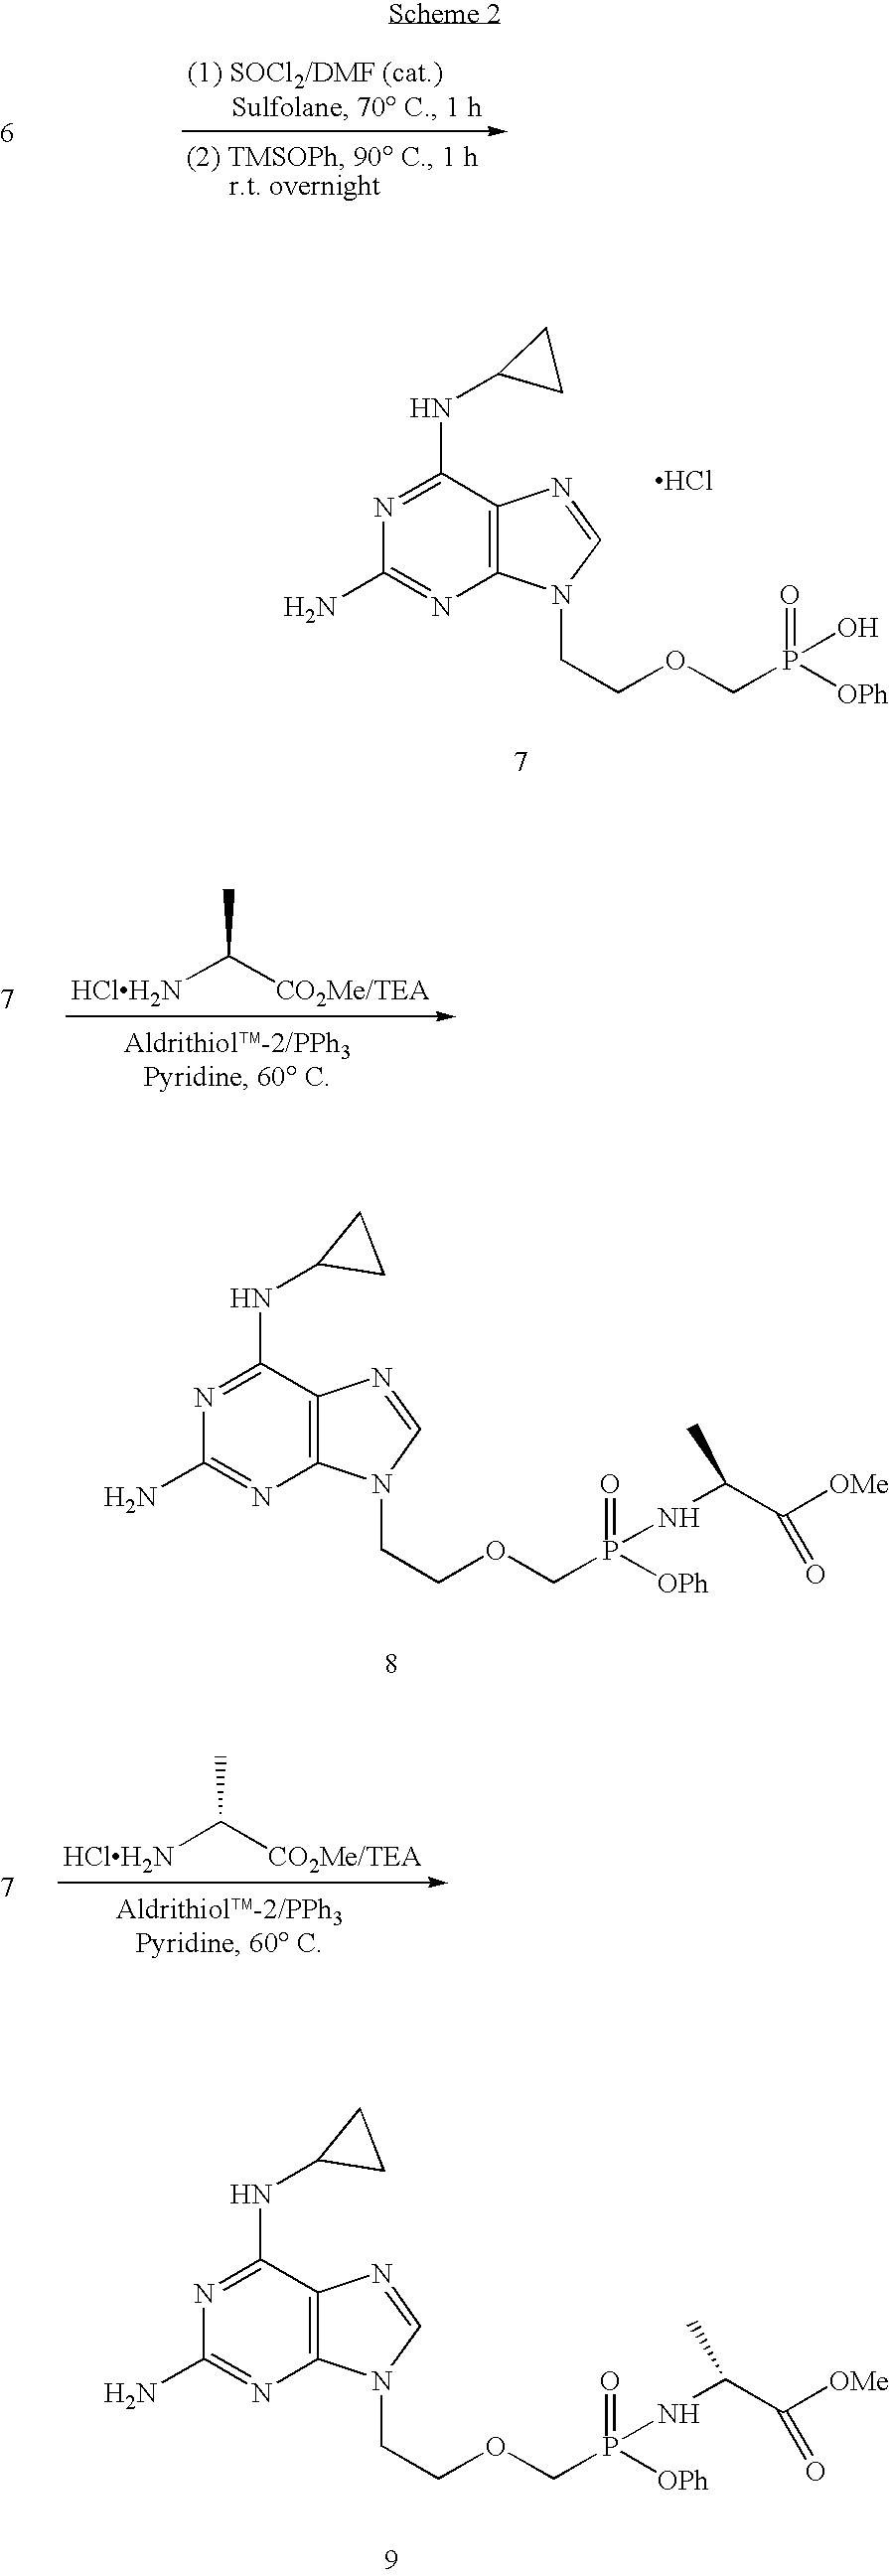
C1(NC2CC2)=NC(N)=NC2=C1N=CN2CCOCP(=O)(O)[OPh].Cl.[HClH2N]C([CO2Me/TEA])C.C1(NC2CC2)=NC(N)=NC2=C1N=CN2CCOCP(=O)(NC(C([OMe])=O)C)[OPh].[HClH2N]C([CO2Me/TEA])C.C1(NC2CC2)=NC(N)=NC2=C1N=CN2CCOCP(=O)(NC(C([OMe])=O)C)[OPh]
